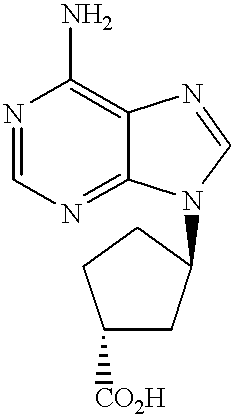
N1=CN=C2C(=C1N)N=CN2C1CC([CO2H])CC1
